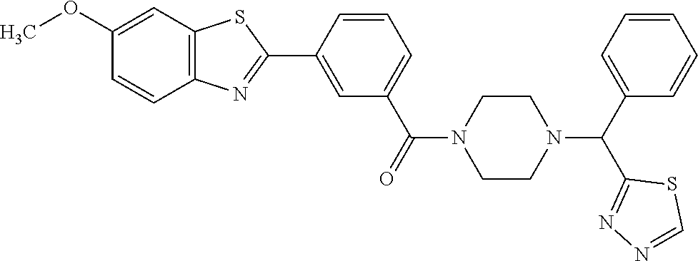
C1=C(C2=NC3=C(S2)C=C(OC)C=C3)C=CC=C1C(=O)N1CCN(C(C2=CC=CC=C2)C2=NN=CS2)CC1
